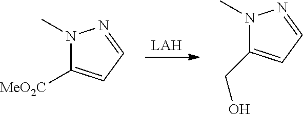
[LAH].N1(C)C([MeO2C])=CC=N1.N1(C)C(CO)=CC=N1
